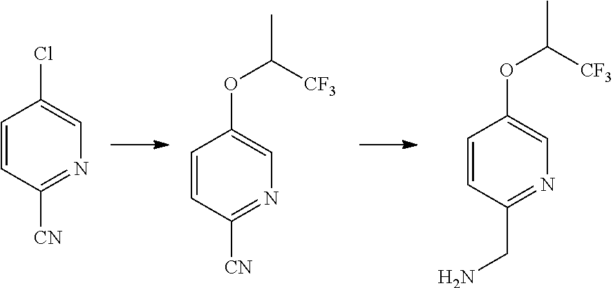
C1=CC([CN])=NC=C1Cl.C1=CC([CN])=NC=C1OC(C)[CF3].C1=CC(CN)=NC=C1OC(C)[CF3]
